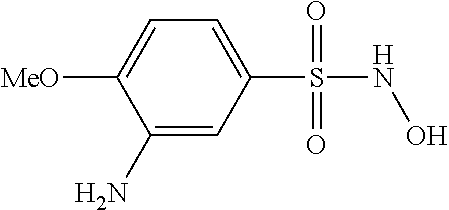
C1(S(NO)(=O)=O)=CC=C([MeO])C(N)=C1
